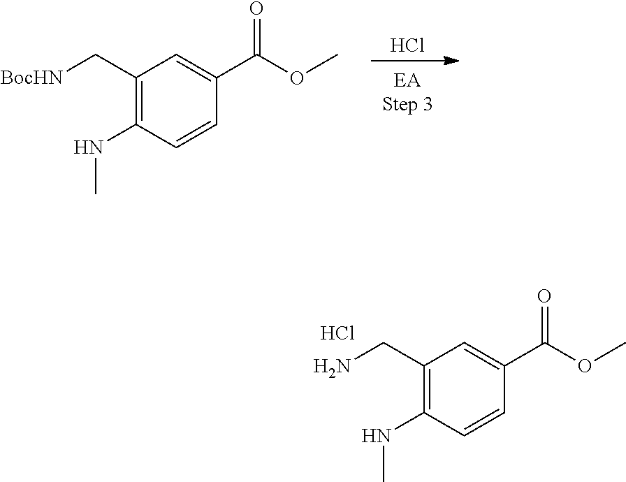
C1(C[BocHN])=C(NC)C=CC(C(OC)=O)=C1.Cl.C1(CN)=C(NC)C=CC(C(OC)=O)=C1.Cl
